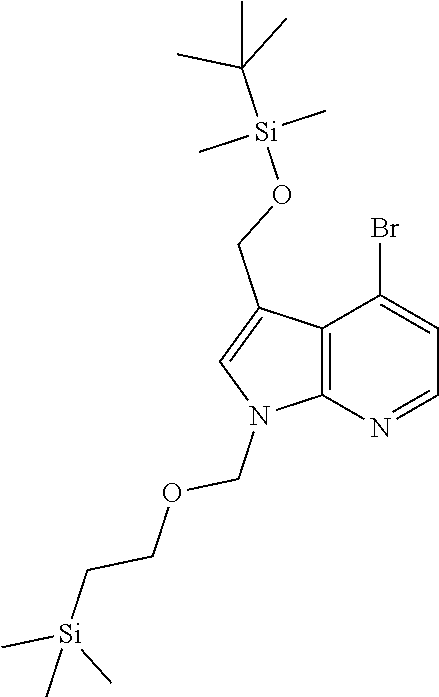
C12=C(N=CC=C1Br)N(COCC[Si](C)(C)C)C=C2CO[Si](C(C)(C)C)(C)C
